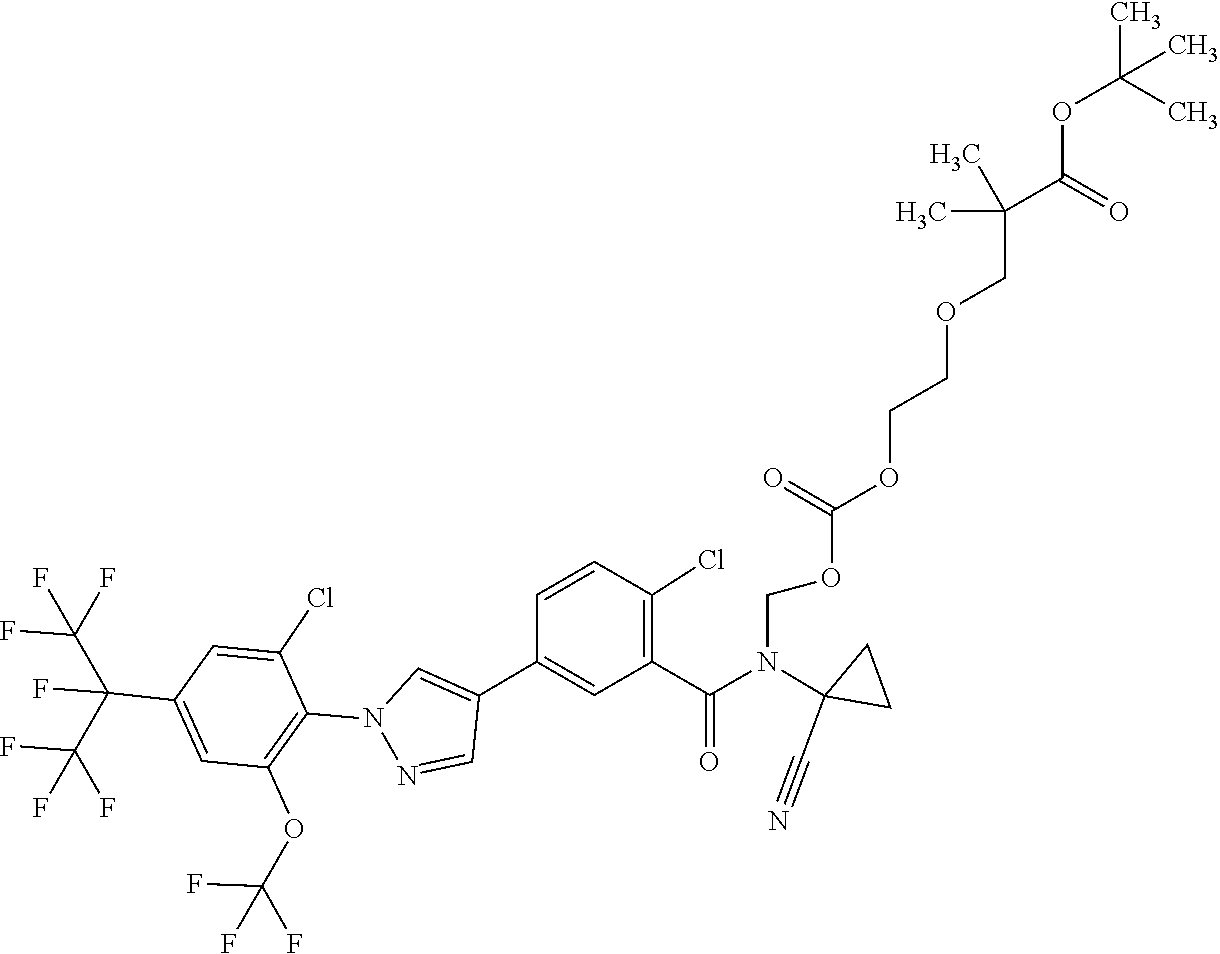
N#CC1(N(C(C2=C(Cl)C=CC(C3=CN(C4=C(OC(F)(F)F)C=C(C(C(F)(F)F)(F)C(F)(F)F)C=C4Cl)N=C3)=C2)=O)COC(=O)OCCOCC(C)(C)C(OC(C)(C)C)=O)CC1
